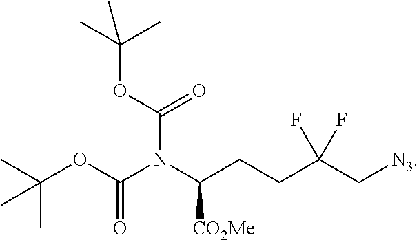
C(CCC(C[N3])(F)F)(N(C(OC(C)(C)C)=O)C(=O)OC(C)(C)C)[CO2Me]
